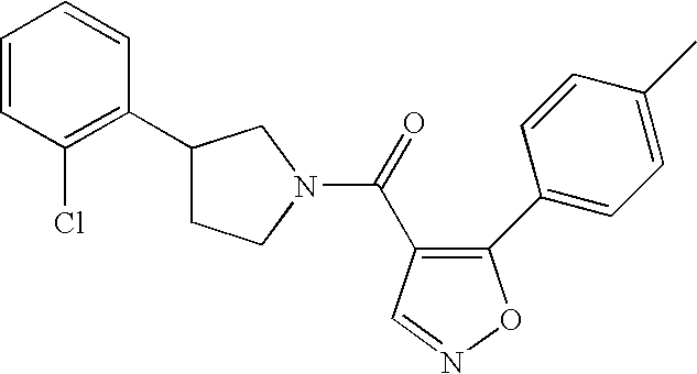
C(=O)(C1=C(C2=CC=C(C)C=C2)ON=C1)N1CCC(C2=C(Cl)C=CC=C2)C1
